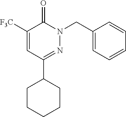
C1([F3C])=CC(C2CCCCC2)=NN(CC2=CC=CC=C2)C1=O
